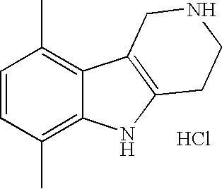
C1=CC(C)=C2C(=C1C)C1=C(N2)CCNC1.Cl
